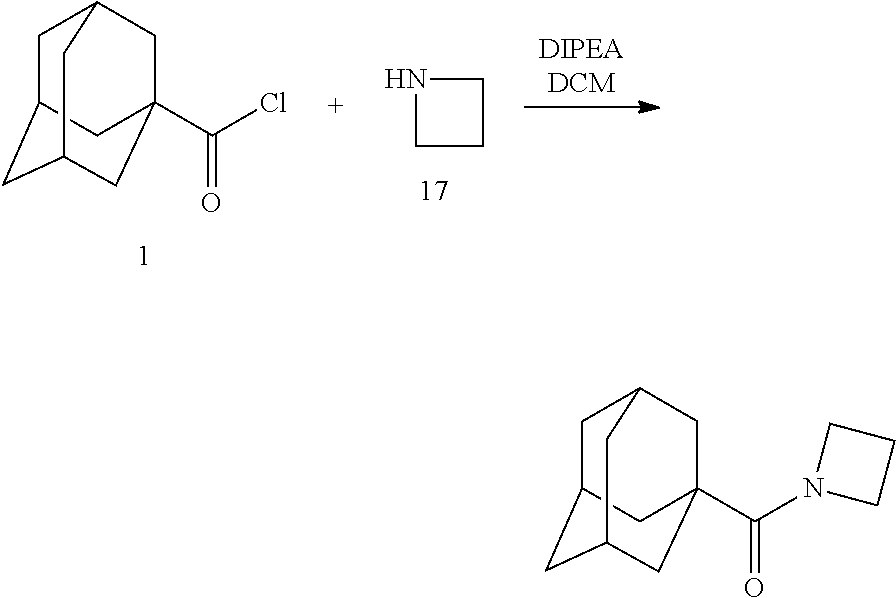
C1C2CC3CC(C(N4CCC4)=O)(CC1C3)C2.C1C2CC3CC(C(Cl)=O)(CC1C3)C2.N1CCC1
